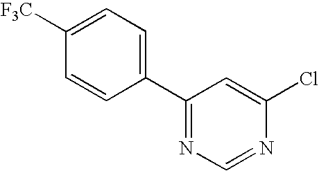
C1=CC(C2=NC=NC(Cl)=C2)=CC=C1[F3C]
